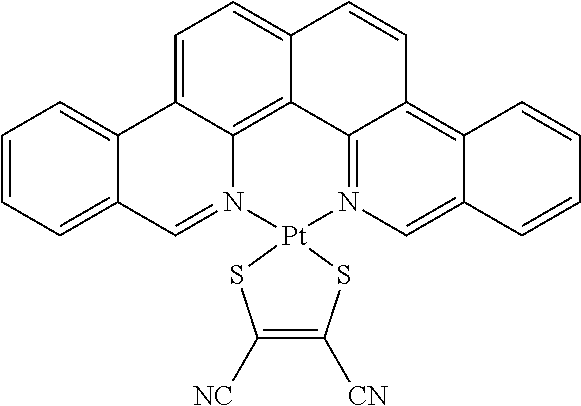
C1=C2C3=C4C(=C1)C=CC1=C5C(=CN(=C41)[Pt]1(N3=CC3=CC=CC=C23)SC([NC])=C([CN])S1)C=CC=C5
